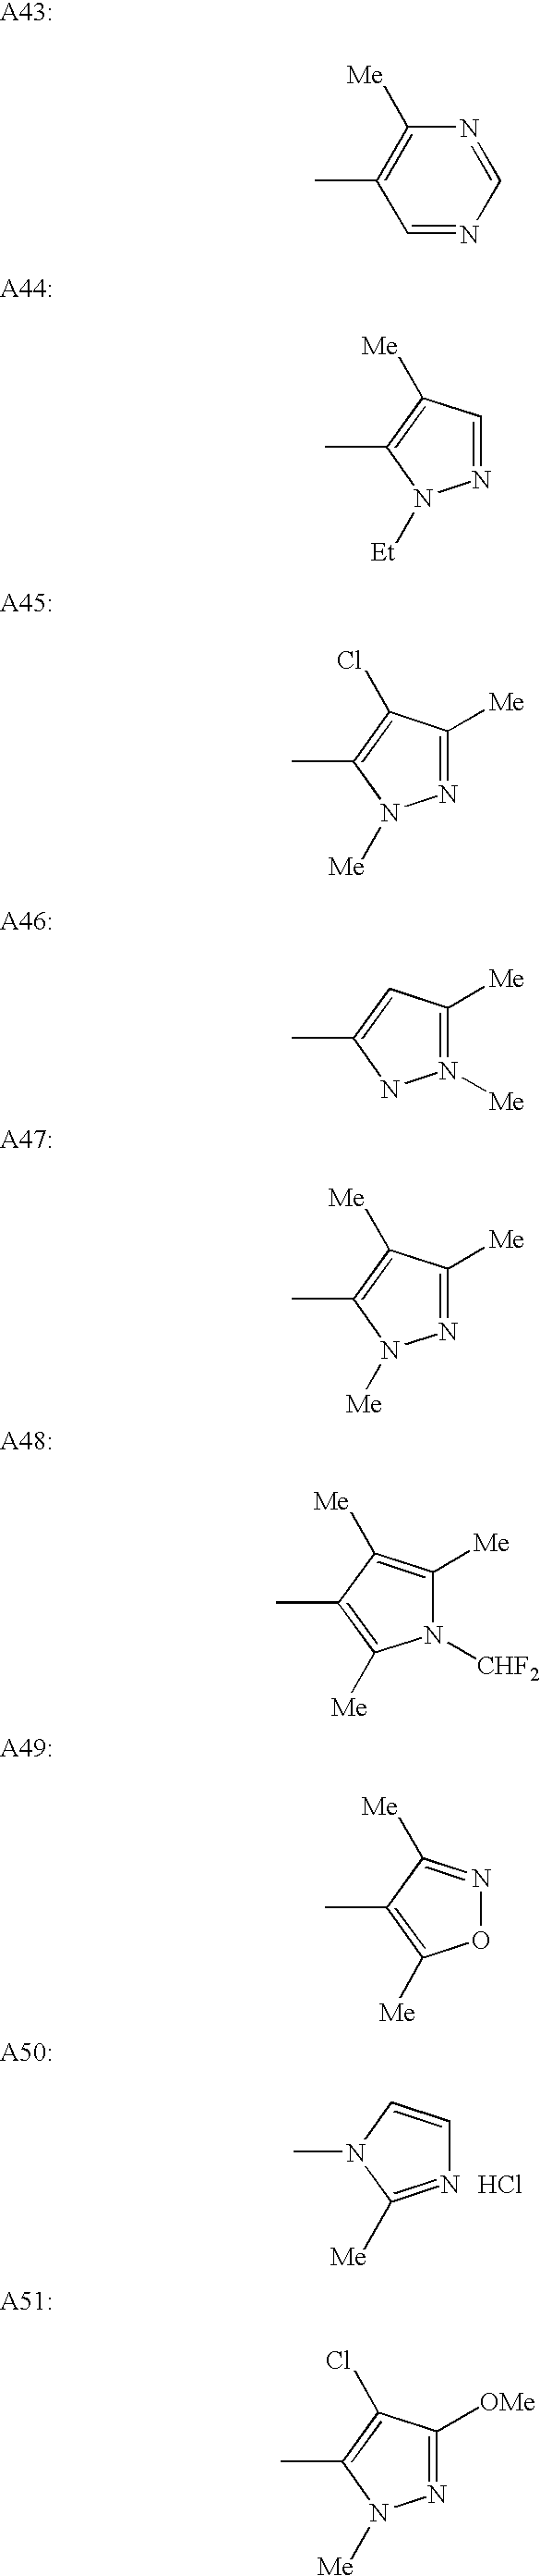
N1=CN=CC(C)=C1[Me].N1=CC([Me])=C(C)N1[Et].N1=C([Me])C(Cl)=C(C)N1[Me].N1([Me])=C([Me])C=C(C)N1.N1=C([Me])C([Me])=C(C)N1[Me].N1([CHF2])C([Me])=C([Me])C(C)=C1[Me].O1N=C([Me])C(C)=C1[Me].N1=C([Me])N(C)C=C1.Cl.N1=C([OMe])C(Cl)=C(C)N1[Me]
